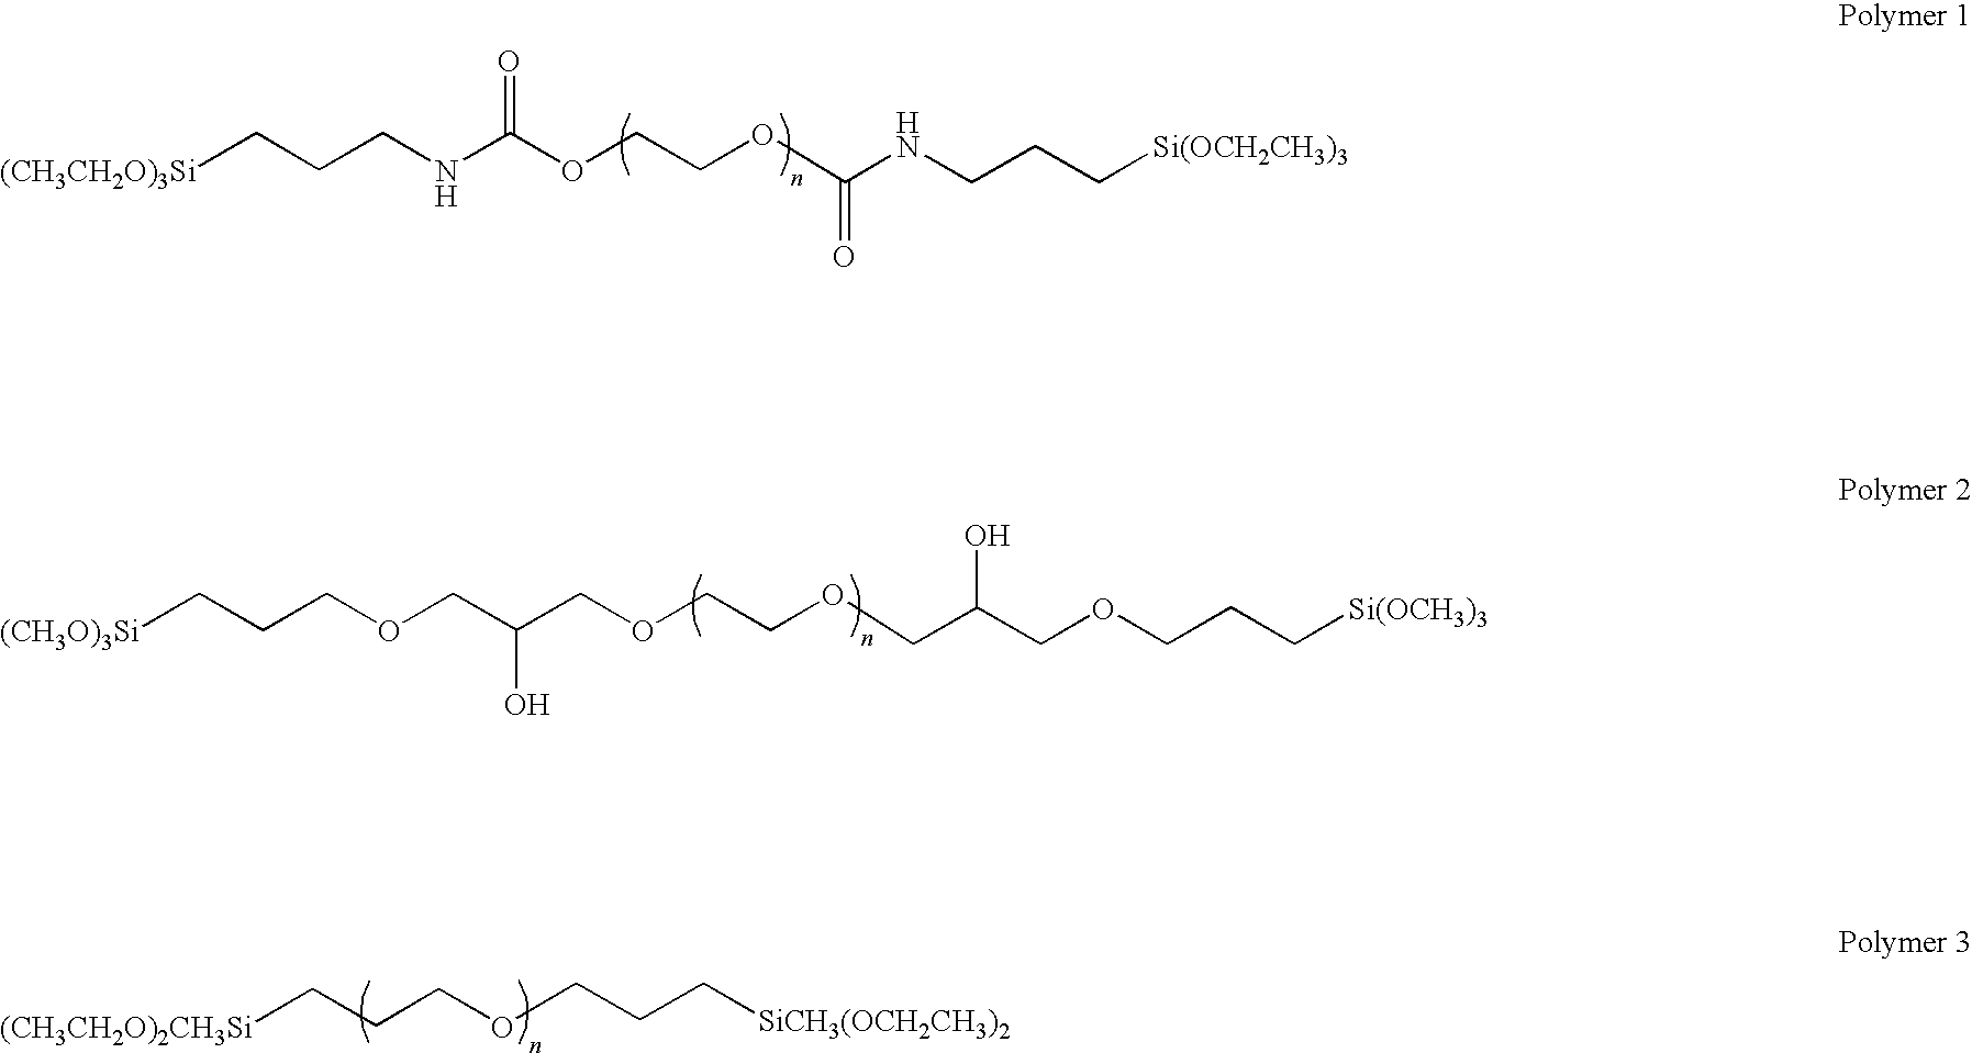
[(CH3CH2O)3Si]CCCNC(OCCOC(NCCC[Si(OCH2CH3)3])=O)=O.[(CH3O)3Si]CCCOCC(COCCOCC(COCCC[Si(OCH3)3])O)O.[(CH3CH2O)2CH3Si]CCCOCCC[SiCH3(OCH2CH3)2]
